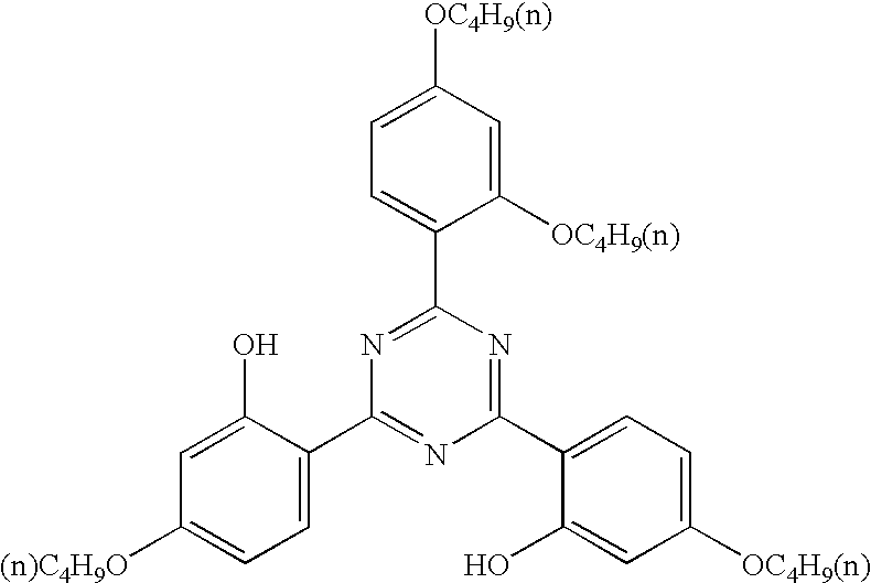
C1([OC4H9(n)])=CC([OC4H9(n)])=CC=C1C1=NC(C2=CC=C([(n)C4H9O])C=C2O)=NC(C2=CC=C([OC4H9(n)])C=C2O)=N1
